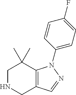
C1NCC2=C(C1(C)C)N(C1=CC=C(F)C=C1)N=C2
